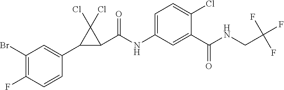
C1(F)=C(Br)C=C(C2C(C(NC3=CC=C(Cl)C(C(NCC(F)(F)F)=O)=C3)=O)C2(Cl)Cl)C=C1
